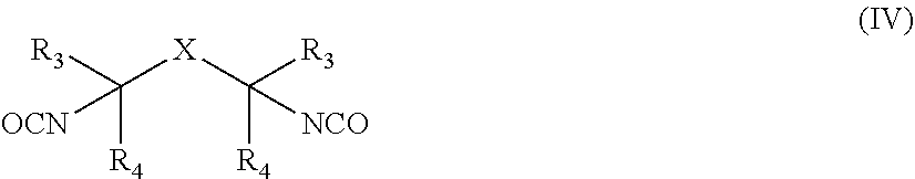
C([X]C([R3])([R4])[NCO])([R3])([R4])[OCN]
